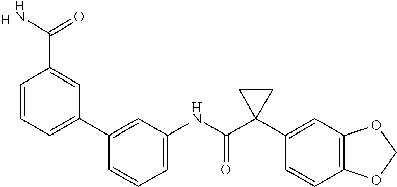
C1=CC=C(C2=CC(NC(C3(C4=CC5=C(C=C4)OCO5)CC3)=O)=CC=C2)C=C1C(=O)N.[H]
